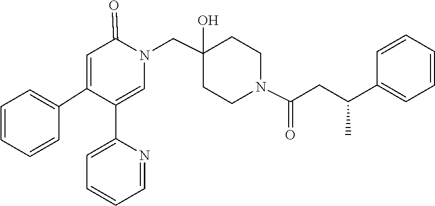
C1(C2=CC=CC=N2)=CN(CC2(O)CCN(C(=O)CC(C3=CC=CC=C3)C)CC2)C(=O)C=C1C1=CC=CC=C1
